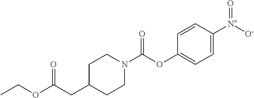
CCOC(CC1CCN(C(OC2=CC=C([N+]([O-])=O)C=C2)=O)CC1)=O
